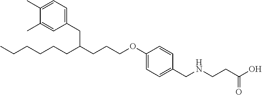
C1(C)=CC=C(CC(CCCOC2=CC=C(CNCCC(O)=O)C=C2)CCCCCC)C=C1C
